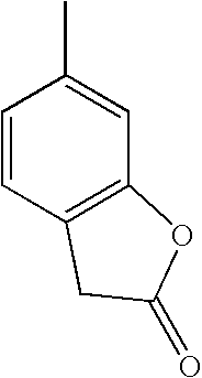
C1=CC2=C(C=C1C)OC(=O)C2
